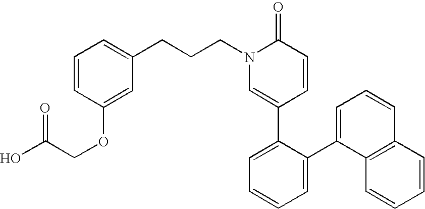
C(CN1C=C(C2=CC=CC=C2C2=CC=CC3=C2C=CC=C3)C=CC1=O)CC1=CC=CC(OCC(O)=O)=C1
